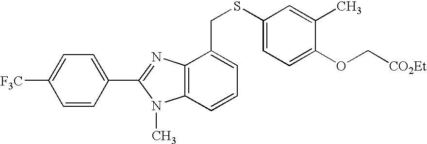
C1=CC(C2=NC3=C(N2C)C=CC=C3CSC2=CC=C(OC[CO2Et])C(C)=C2)=CC=C1[F3C]
